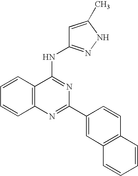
C12=C(N=C(C3=CC4=C(C=C3)C=CC=C4)N=C1NC1=NNC(C)=C1)C=CC=C2
